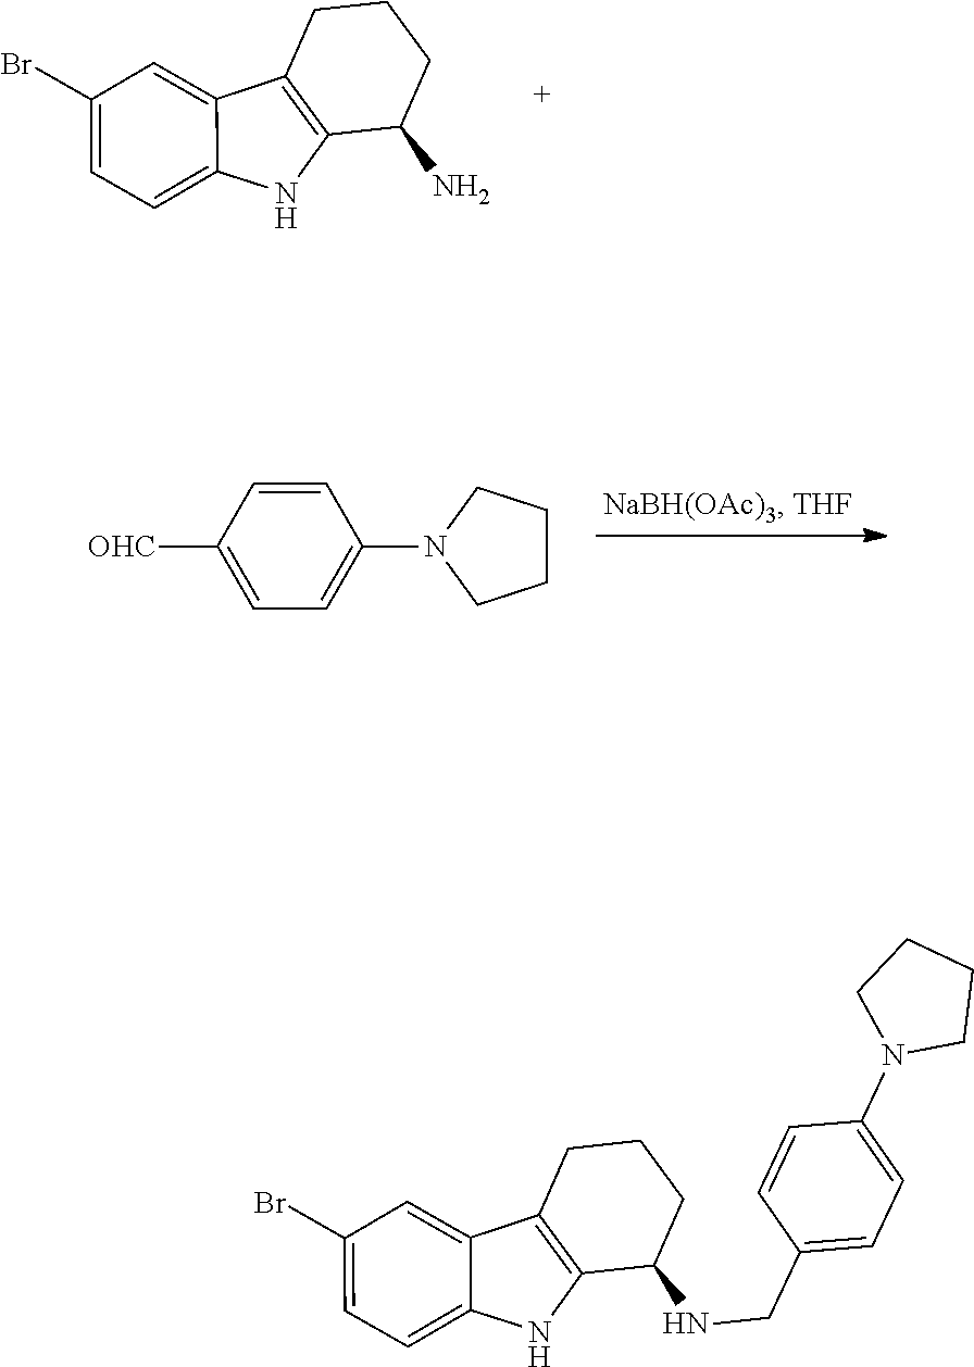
C1(Br)=CC=C2C(=C1)C1=C(N2)C(N)CCC1.C1(Br)=CC=C2C(=C1)C1=C(N2)C(NCC2=CC=C(N3CCCC3)C=C2)CCC1.C1=CC([OHC])=CC=C1N1CCCC1
